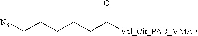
C(CCCC([Val_Cit_PAB_MMAE])=O)C[N3]
